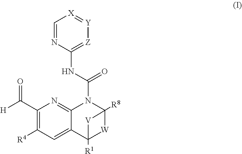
C1=NC(NC(=O)N2C3=NC(C([H])=O)=C([R4])C=C3C3([R1])[W]C2([R8])[V]3)=[Z][Y]=[X]1
